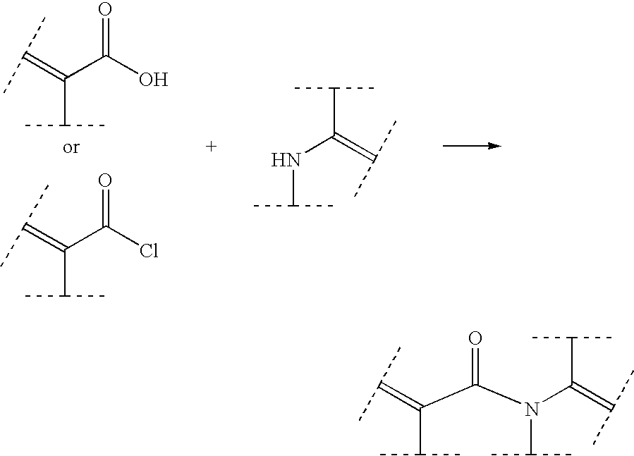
C(C(C)C)(=C(C)C)C(O)=O.C(C(C)C)(=C(C)C)C(Cl)=O.C(C(C)C)(=C(C)C)NC(C)C.C(C(C)C)(=C(C)C)C(=O)N(C(C(C)C)=C(C)C)C(C)C
